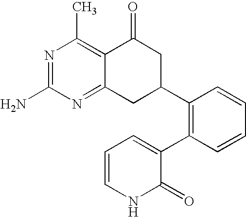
C12=NC(N)=NC(C)=C1C(=O)CC(C1=C(C3=CC=CNC3=O)C=CC=C1)C2
